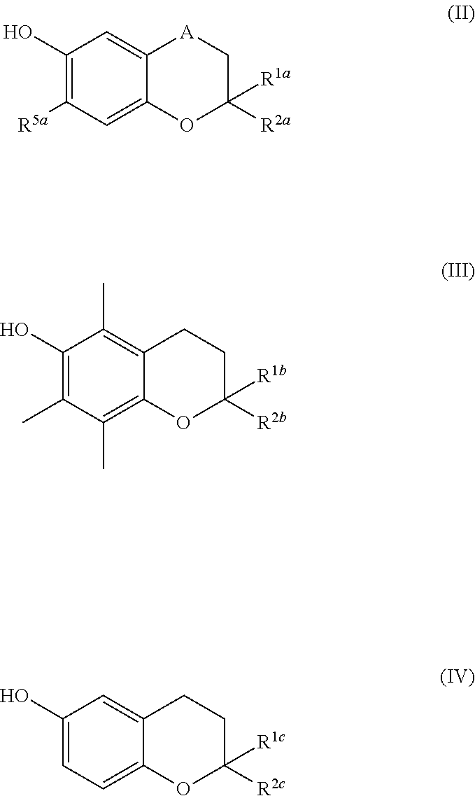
C1(O)=C([R5a])C=C2C(=C1)[A]CC([R2a])([R1a])O2.C1(O)=C(C)C(C)=C2C(=C1C)CCC([R2b])([R1b])O2.C1(O)=CC=C2C(=C1)CCC([R2c])([R1c])O2
